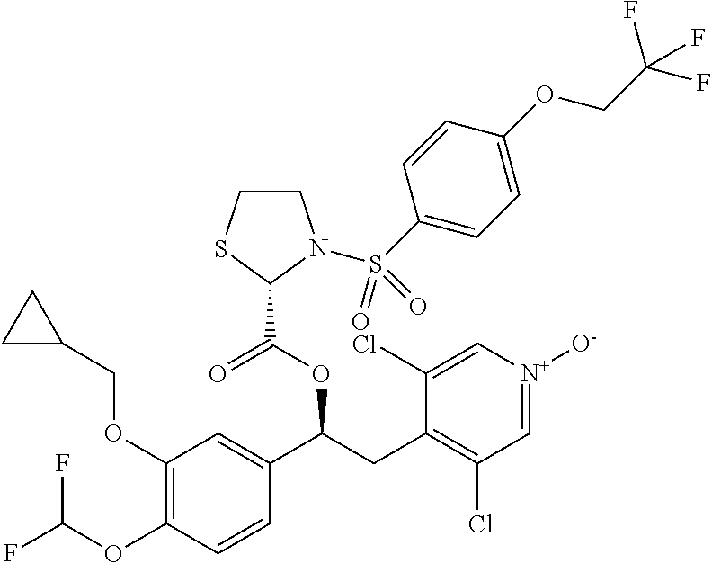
C1(OCC2CC2)=C(OC(F)F)C=CC(C(CC2=C(Cl)C=[N+]([O-])C=C2Cl)OC(=O)C2N(S(C3=CC=C(OCC(F)(F)F)C=C3)(=O)=O)CCS2)=C1
